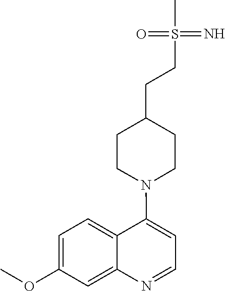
C1=C(OC)C=C2C(=C1)C(N1CCC(CCS(C)(=N)=O)CC1)=CC=N2
